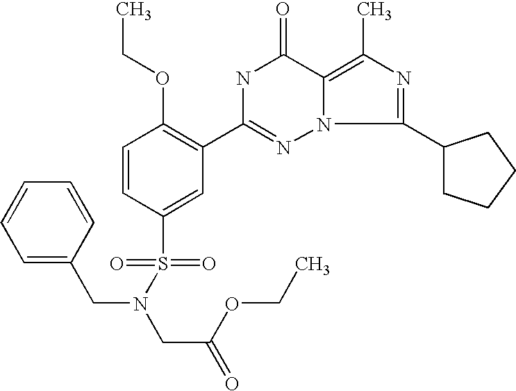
C1=CC(S(=O)(=O)N(CC(=O)OCC)CC2=CC=CC=C2)=CC(C2=NN3C(=C(C)N=C3C3CCCC3)C(=O)N2)=C1OCC
